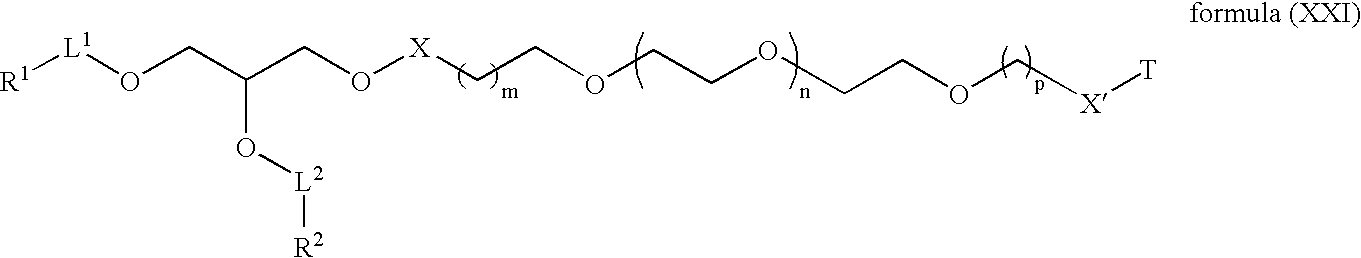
[R1][L1]OCC(CO[X]CCOCCOCCOC[X][T])O[L2][R2]
